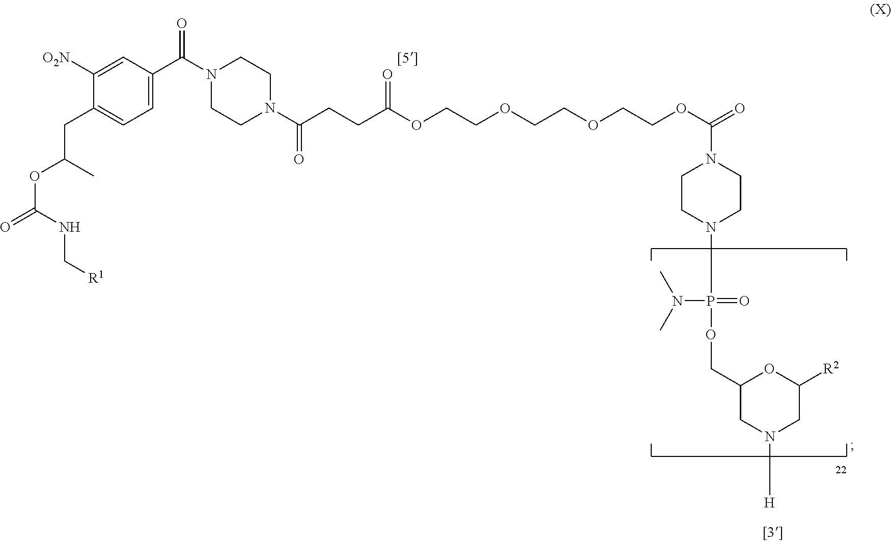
C(C1=CC=C(C(N2CCN(C(CCC(OCCOCCOCCOC(=O)N3CCN(P(N(C)C)(=O)OCC4CN([H])CC([R2])O4)CC3)=O)=O)CC2)=O)C=C1[O2N])C(OC(=O)NC[R1])C
